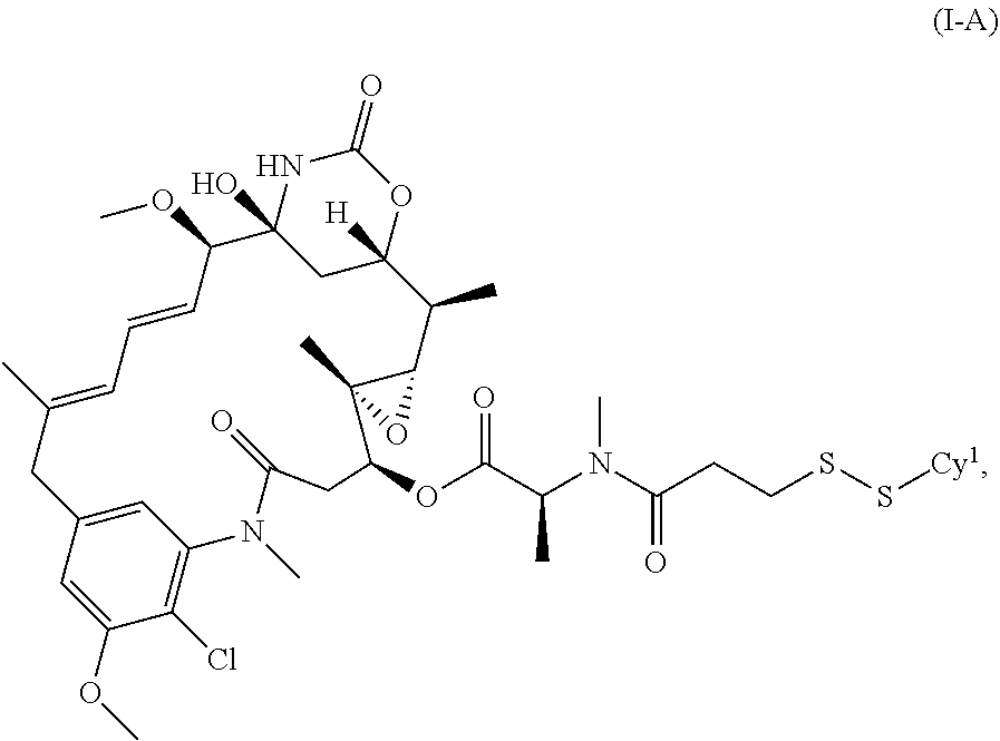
C1(Cl)=C2C=C(C=C1OC)CC(C)=CC=CC(OC)C1(O)NC(=O)OC([H])(C1)C(C)C1C(C)(O1)C(OC(C(N(C(CCSS[Cy1])=O)C)C)=O)CC(=O)N2C
